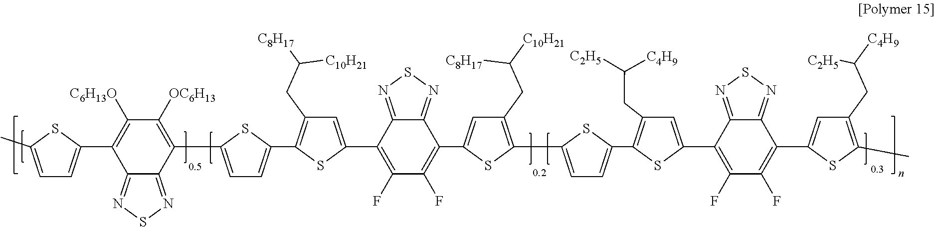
C1(F)=C(C2=CC(CC([C8H17])[C10H21])=C(C3=CC=C(C4=C([OC6H13])C([C6H13O])=C(C5=CC=C(C)S5)C5=NSN=C45)S3)S2)C2=NSN=C2C(C2=CC(CC([C10H21])[C8H17])=C(C3=CC=C(C4=C(CC([C2H5])[C4H9])C=C(C5=C(F)C(F)=C(C6=CC(CC([C4H9])[C2H5])=C(C)S6)C6=NSN=C56)S4)S3)S2)=C1F
